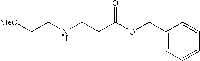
[MeO]CCNCCC(OCC1=CC=CC=C1)=O
